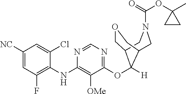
C1([NC])=CC(F)=C(NC2=C([OMe])C(OC3([H])C4COCC3CN(C(=O)OC3(C)CC3)C4)=NC=N2)C(Cl)=C1
